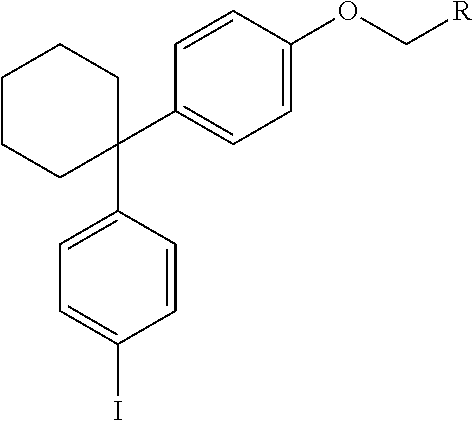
C1(C2=CC=C(OC[R])C=C2)(C2=CC=C(I)C=C2)CCCCC1
